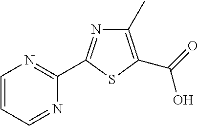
C1(C)=C(C(=O)O)SC(C2=NC=CC=N2)=N1
